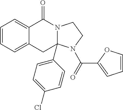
C1=CC=C2C(=C1)C(=O)N1C(C3=CC=C(Cl)C=C3)(C2)N(C(=O)C2=CC=CO2)CC1
